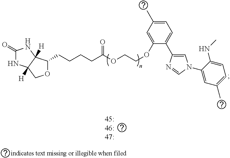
O1C(CCCCC(OCCOC2=CC(C)=CC=C2C2=CN(C3=CC(C)=CC=C3NC)C=N2)=O)C2([H])C([H])(C1)NC(=O)N2
